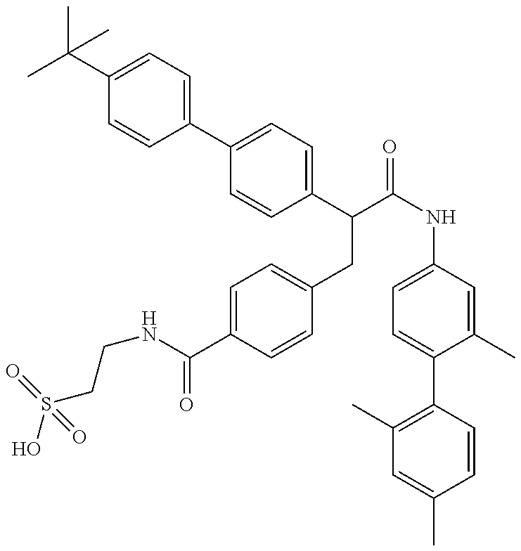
OS(CCNC(=O)C1=CC=C(CC(C2=CC=C(C3=CC=C(C(C)(C)C)C=C3)C=C2)C(=O)NC2=CC=C(C3=C(C)C=C(C)C=C3)C(C)=C2)C=C1)(=O)=O
